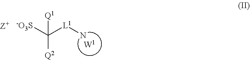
[W1].C([Q2])([-O3S])([L1]N)[Q1]
